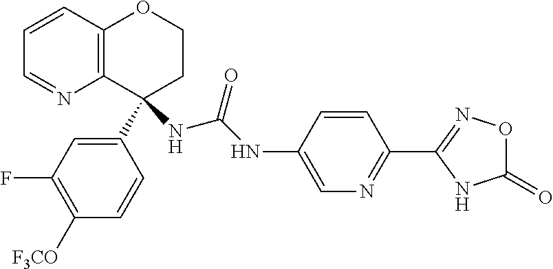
C1=CC2=C(N=C1)C(C1=CC(F)=C([F3CO])C=C1)(NC(NC1=CN=C(C3=NOC(=O)N3)C=C1)=O)CCO2
